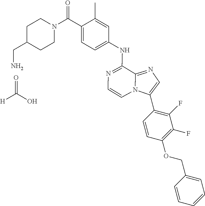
C1=CC=CC(COC2=C(F)C(F)=C(C3=CN=C4N3C=CN=C4NC3=CC=C(C(N4CCC(CN)CC4)=O)C(C)=C3)C=C2)=C1.[H]C(O)=O
